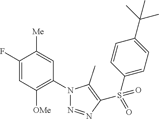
C1(F)=CC([OMe])=C(N2N=NC(S(C3=CC=C(C(C)(C)C)C=C3)(=O)=O)=C2C)C=C1[Me]
